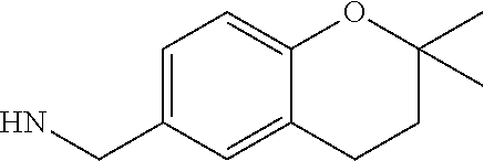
C1=C(CN)C=C2C(=C1)OC(C)(C)CC2
